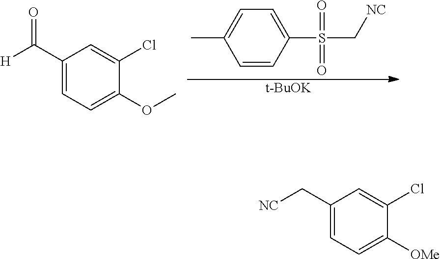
C1=C(S(C[NC])(=O)=O)C=CC(C)=C1.[t-BuOK].C1(C([H])=O)=CC=C(OC)C(Cl)=C1.C1(C[NC])=CC=C([OMe])C(Cl)=C1
